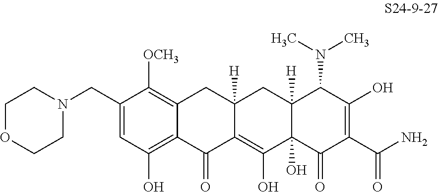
C1(CN2CCOCC2)=CC(O)=C2C(=C1[OCH3])CC1([H])C(=C(O)C3(O)C([H])(C1)C(N(C)C)C(O)=C(C(N)=O)C3=O)C2=O
